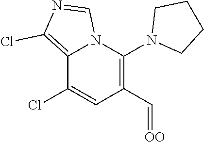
C1(Cl)=CC(C=[OO])=C(N2CCCC2)N2C1=C(Cl)N=C2
